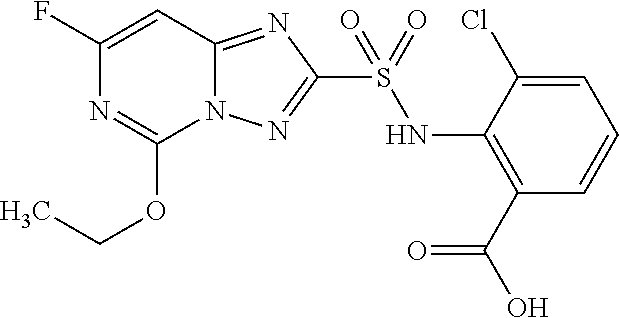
C1(F)=CC2=NC(S(=O)(NC3=C(C(O)=O)C=CC=C3Cl)=O)=NN2C(OCC)=N1
